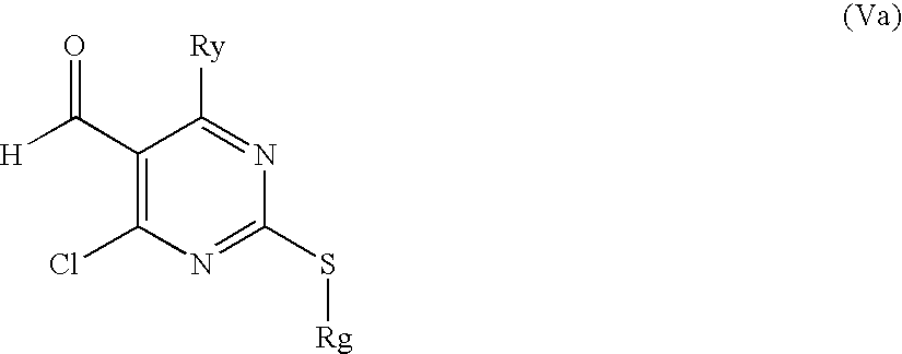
C1(C([H])=O)=C(Cl)N=C(S[Rg])N=C1[Ry]
